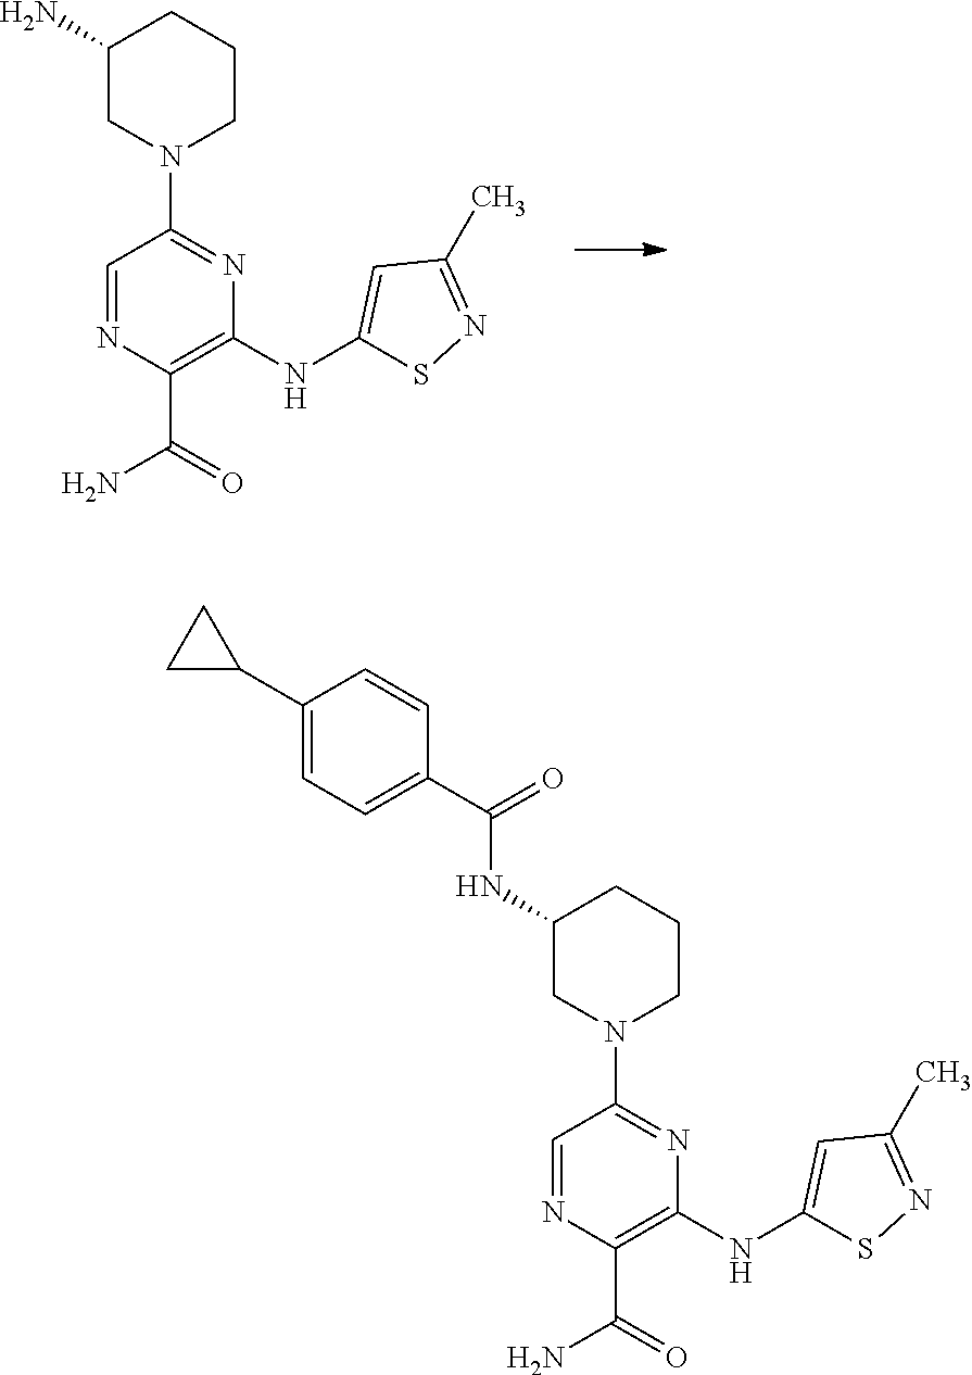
C1(NC2=CC(C)=NS2)=C(C(N)=O)N=CC(N2CCCC(N)C2)=N1.C1(NC2=CC(C)=NS2)=C(C(N)=O)N=CC(N2CCCC(NC(C3=CC=C(C4CC4)C=C3)=O)C2)=N1
